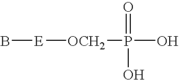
B[E][OCH2]P(=O)(O)O
